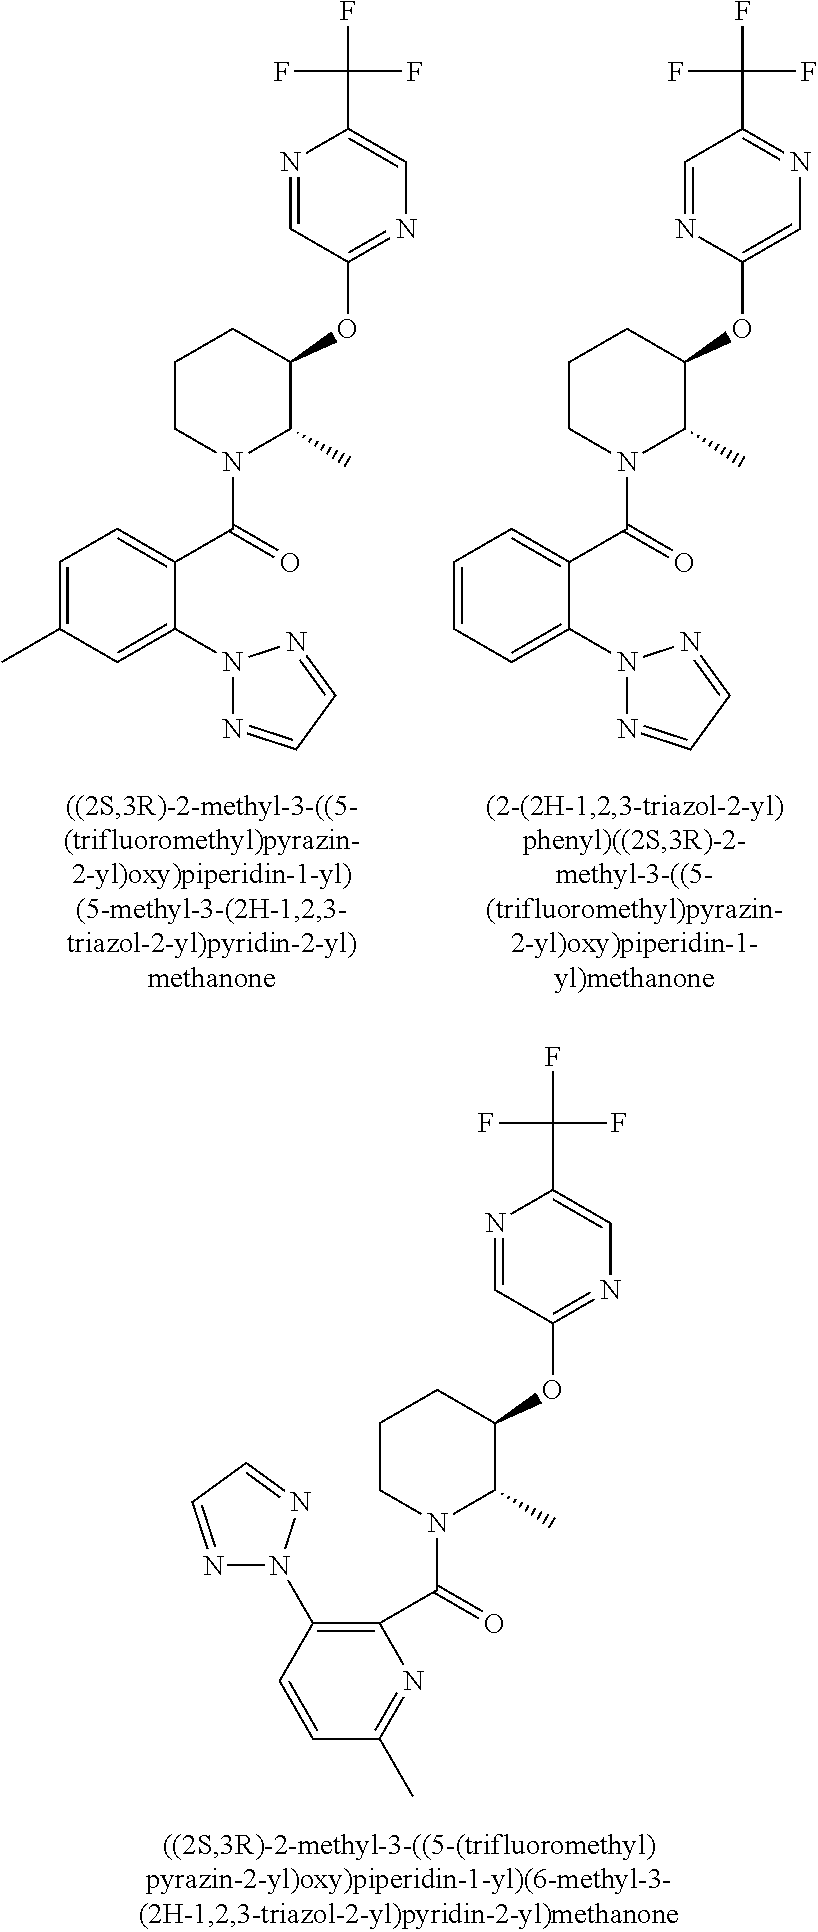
C1=C(C)C=C(N2N=CC=N2)C(C(=O)N2C(C)C(OC3=NC=C(C(F)(F)F)N=C3)CCC2)=C1.C1=CC=C(N2N=CC=N2)C(C(=O)N2C(C)C(OC3=CN=C(C(F)(F)F)C=N3)CCC2)=C1.C(=O)(N1C(C)C(OC2=NC=C(C(F)(F)F)N=C2)CCC1)C1=C(N2N=CC=N2)C=CC(C)=N1
